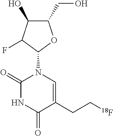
C1(=O)NC(=O)C(CC[18F])=CN1C1OC(CO)C(O)C1F
